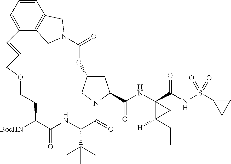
[BocHN]C1C(=O)NC(C(C)(C)C)C(=O)N2C(C(=O)NC3(C(=O)NS(C4CC4)(=O)=O)C(CC)([H])C3)CC(C2)OC(=O)N2CC3=C(C=CC=C3C=CCOCC1)C2
